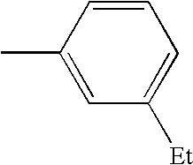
C1(C)=CC([Et])=CC=C1
